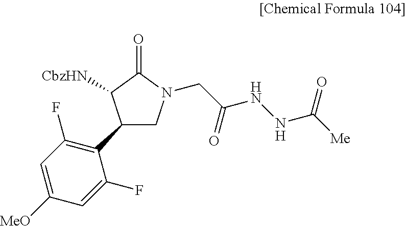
C1(C2CN(CC(=O)NNC([Me])=O)C(=O)C2[CbzHN])=C(F)C=C([MeO])C=C1F
